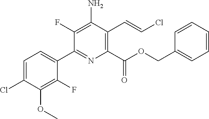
C1(F)=C(N)C(C=CCl)=C(C(OCC2=CC=CC=C2)=O)N=C1C1=CC=C(Cl)C(OC)=C1F
